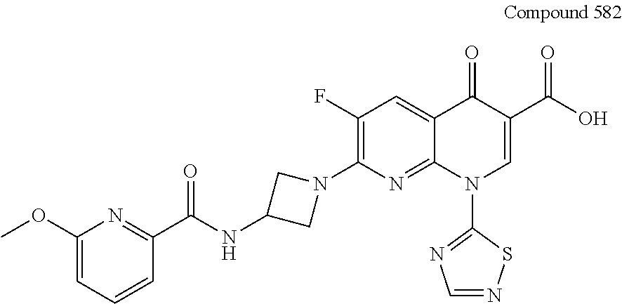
C1(N2CC(NC(C3=NC(OC)=CC=C3)=O)C2)=C(F)C=C2C(=N1)N(C1=NC=NS1)C=C(C(O)=O)C2=O
